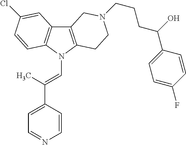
C12=C(N(C=C(C3=CC=NC=C3)C)C3=C1C=C(Cl)C=C3)CCN(CCCC(C1=CC=C(F)C=C1)O)C2
